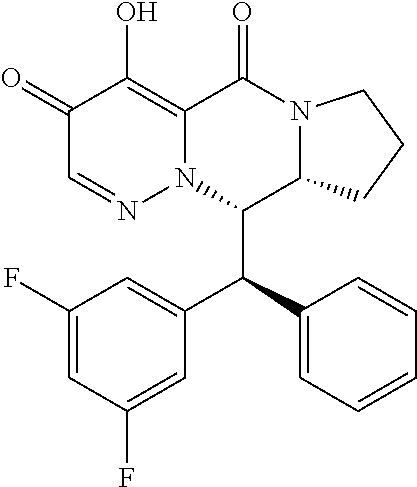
C1(=O)C=NN2C(=C1O)C(=O)N1C(C2C(C2=CC=CC=C2)C2=CC(F)=CC(F)=C2)CCC1
